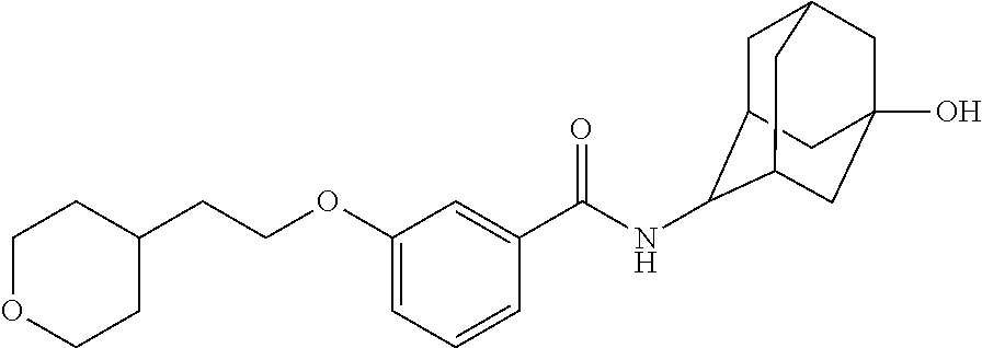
C1C2C(NC(C3=CC(OCCC4CCOCC4)=CC=C3)=O)C3CC(O)(CC1C3)C2
